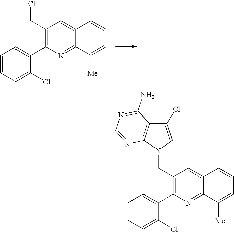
C1(CCl)=C(C2=CC=CC=C2Cl)N=C2C(=C1)C=CC=C2[Me].C1(CN2C3=C(C(Cl)=C2)C(N)=NC=N3)=C(C2=CC=CC=C2Cl)N=C2C(=C1)C=CC=C2[Me]
